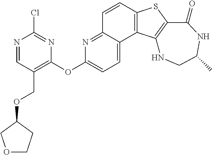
C1=CC2=C(C3=CC=C(OC4=C(COC5COCC5)C=NC(Cl)=N4)N=C13)C1=C(S2)C(=O)NC(C)CN1
